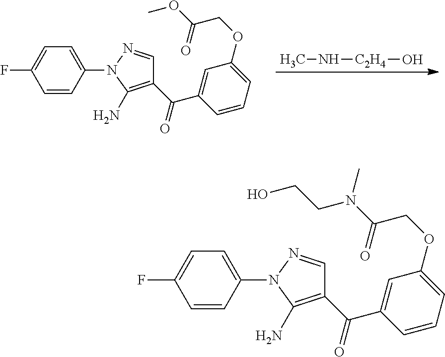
C1(C(=O)C2=CC(OCC(OC)=O)=CC=C2)=C(N)N(C2=CC=C(F)C=C2)N=C1.CN[C2H4]O.C1(C(=O)C2=CC(OCC(N(CCO)C)=O)=CC=C2)=C(N)N(C2=CC=C(F)C=C2)N=C1
